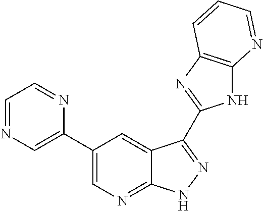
C1(C2=CN=CC=N2)=CN=C2C(=C1)C(C1=NC3=C(N1)N=CC=C3)=NN2
